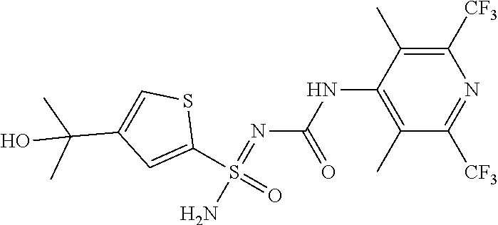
N(C1=C(C)C([CF3])=NC([CF3])=C1C)C(N=S(N)(C1=CC(C(C)(C)O)=CS1)=O)=O
